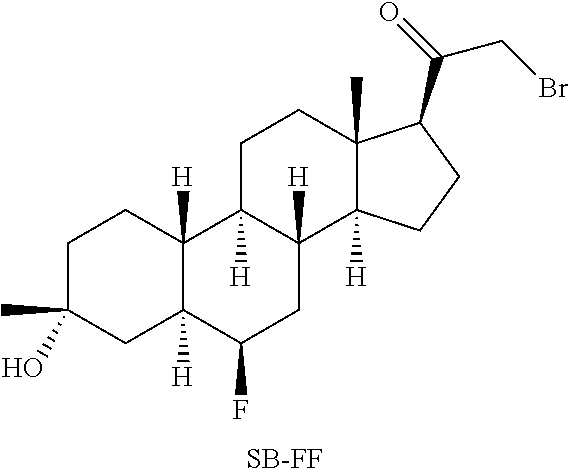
[SB-FF].C1C(C)(O)CC2([H])C([H])(C1)C1([H])C([H])(CC2F)C2([H])C(C)(CC1)C(C(CBr)=O)CC2
